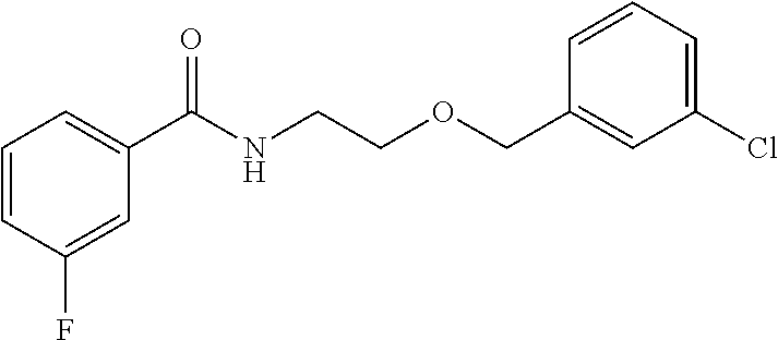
C1=CC(F)=CC(C(NCCOCC2=CC(Cl)=CC=C2)=O)=C1
